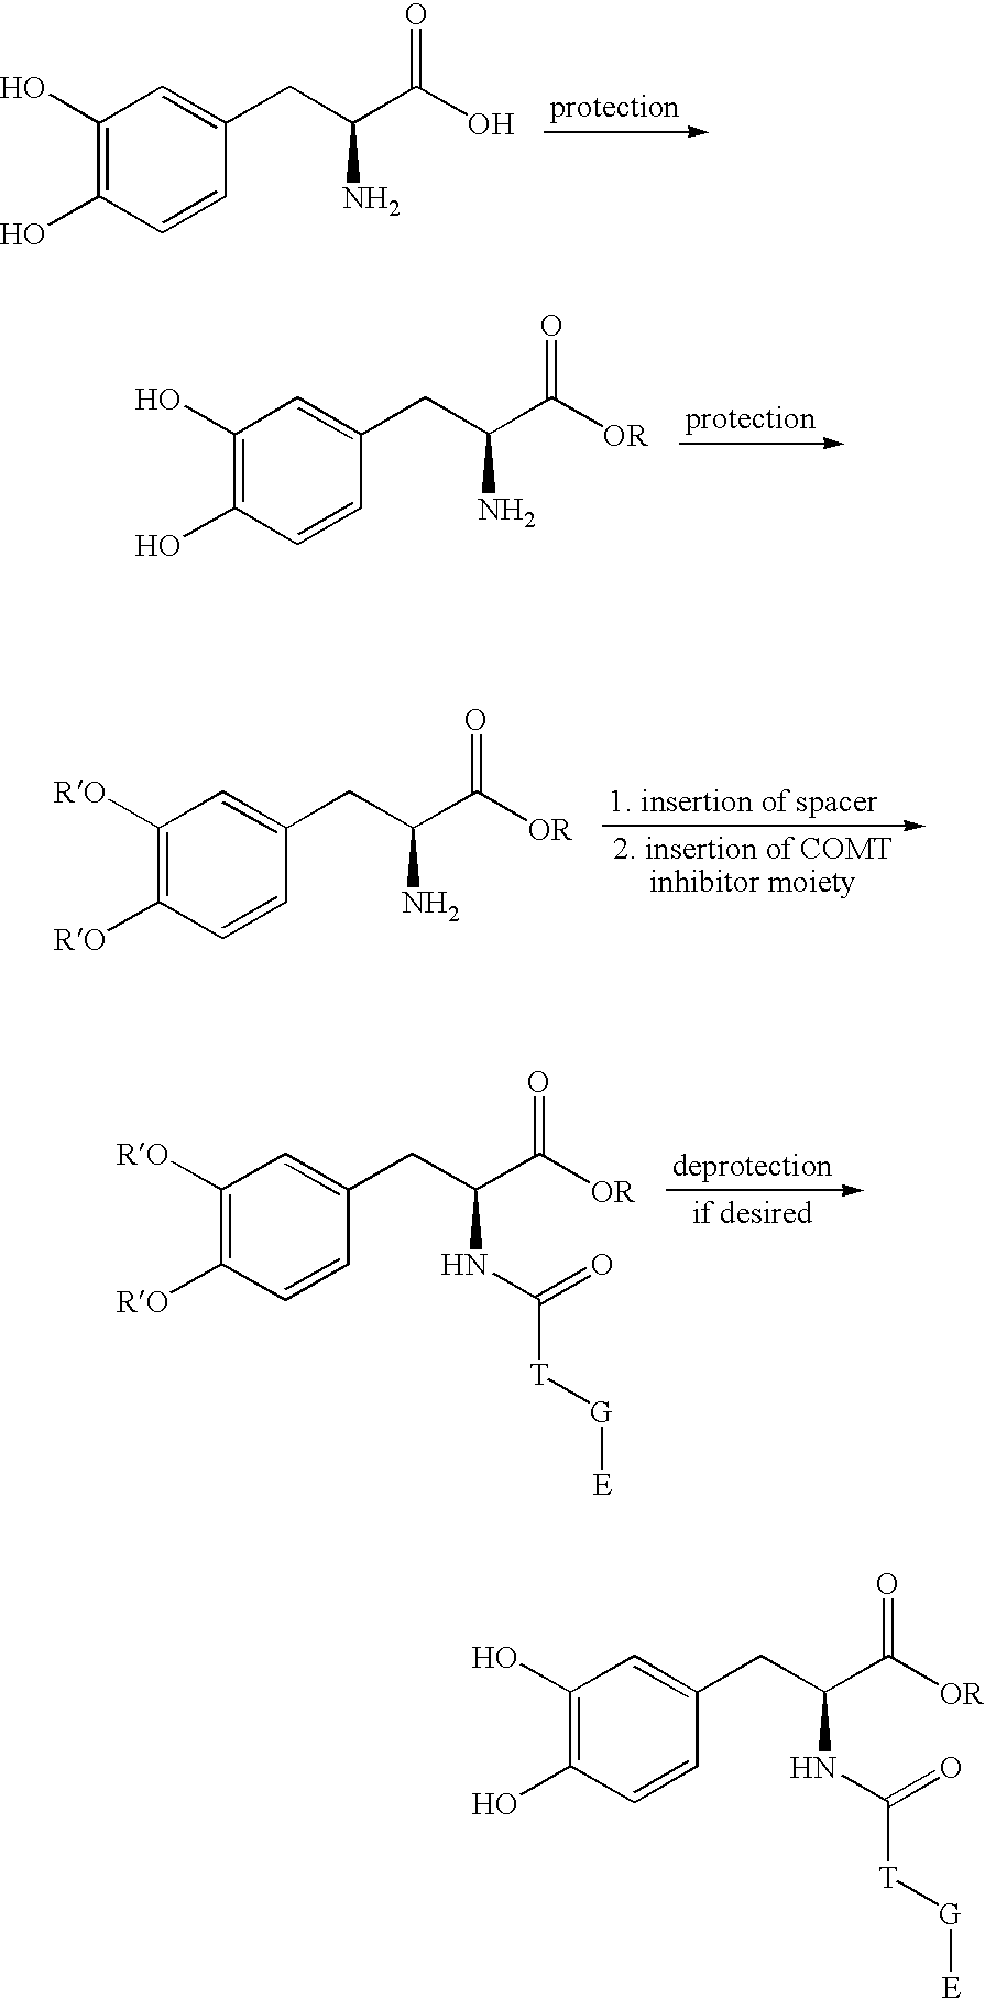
C1(O)=C(O)C=CC(CC(C(O)=O)N)=C1.C1(O)=C(O)C=CC(CC(C([OR])=O)N)=C1.C1([RO])=C([RO])C=CC(CC(C([OR])=O)N)=C1.C1([RO])=C([RO])C=CC(CC(C([OR])=O)NC(=O)[T][G][E])=C1.C1(O)=C(O)C=CC(CC(C([OR])=O)NC(=O)[T][G][E])=C1
